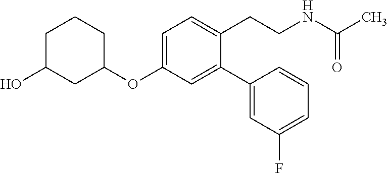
C1=C(OC2CCCC(O)C2)C=C(C2=CC(F)=CC=C2)C(CCNC(C)=O)=C1
